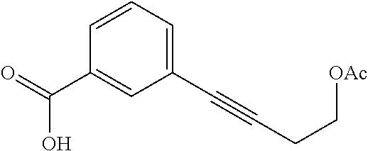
C1(C(=O)O)=CC(C#CCC[OAc])=CC=C1
